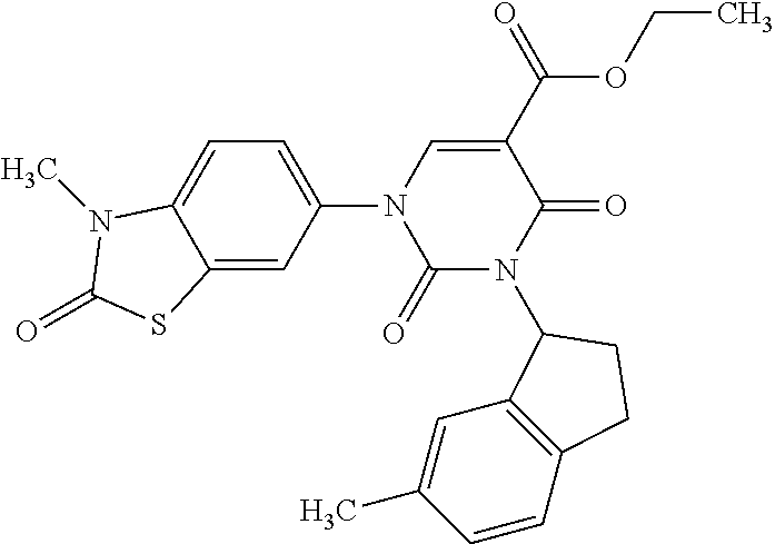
C1=C(N2C(=O)N(C3C4=C(C=CC(C)=C4)CC3)C(=O)C(C(=O)OCC)=C2)C=C2C(=C1)N(C)C(=O)S2
